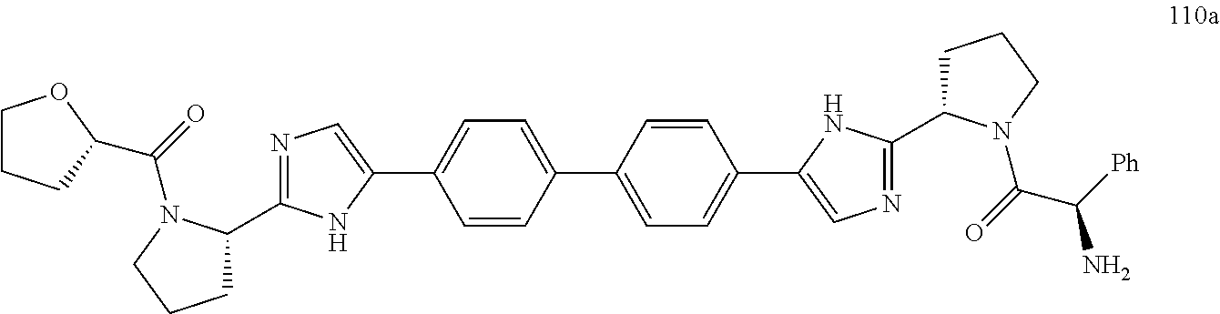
C1=CC(C2=CC=C(C3=CN=C(C4CCCN4C(=O)C([Ph])N)N3)C=C2)=CC=C1C1=CN=C(C2CCCN2C(=O)C2CCCO2)N1
